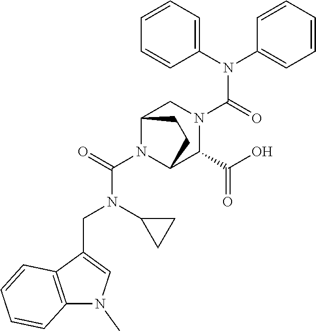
C(N1C2C(C(O)=O)N(C(N(C3=CC=CC=C3)C3=CC=CC=C3)=O)CC1CC2)(=O)N(CC1=CN(C)C2=C1C=CC=C2)C1CC1
